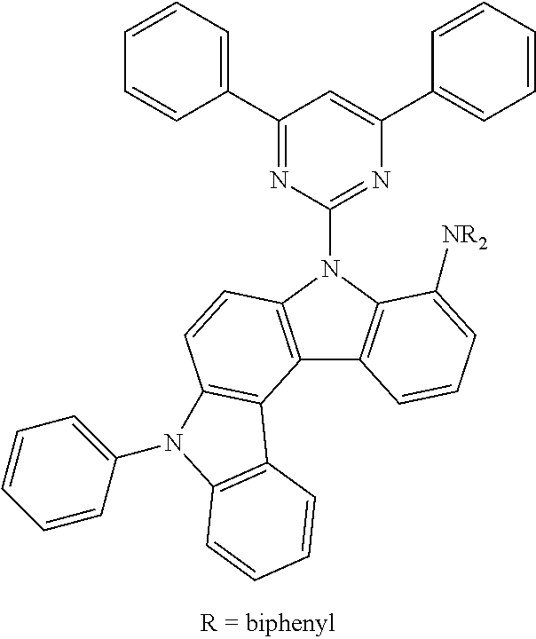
C1(C2=CC=CC=C2)=NC(N2C3=C(C4=C2C=CC2=C4C4=C(N2C2=CC=CC=C2)C=CC=C4)C=CC=C3[NR2])=NC(C2=CC=CC=C2)=C1
